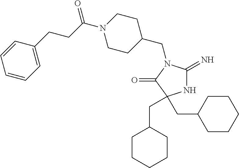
N1C(=N)N(CC2CCN(C(CCC3=CC=CC=C3)=O)CC2)C(=O)C1(CC1CCCCC1)CC1CCCCC1
